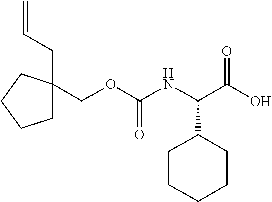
C=CCC1(COC(NC(C(O)=O)C2CCCCC2)=O)CCCC1
